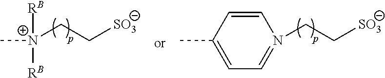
C(C[SO3])N1=CC=C(C)C=C1.C[N+]([RB])([RB])CC[SO3]
